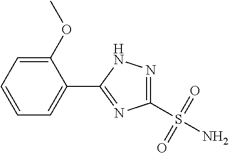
N1=C(S(N)(=O)=O)N=C(C2=CC=CC=C2OC)N1
